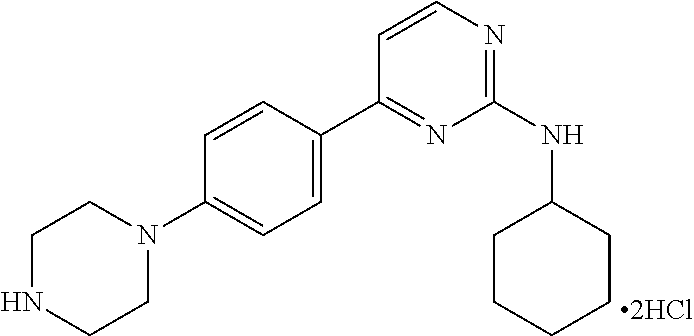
C1(NC2CCCCC2)=NC=CC(C2=CC=C(N3CCNCC3)C=C2)=N1.[2HCl]
